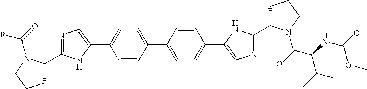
C1=CC(C2=CC=C(C3=CN=C(C4CCCN4C(C(NC(=O)OC)C(C)C)=O)N3)C=C2)=CC=C1C1=CN=C(C2CCCN2C([R])=O)N1
